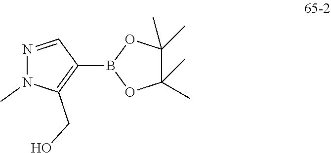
N1=CC(B2OC(C)(C)C(C)(C)O2)=C(CO)N1C
